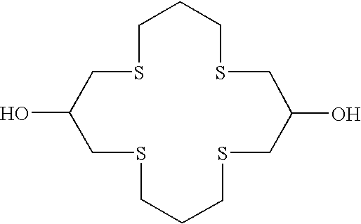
C1SCC(O)CSCCCSCC(O)CSCC1
